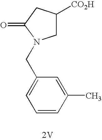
C1([CO2H])CN(CC2=CC=CC(C)=C2)C(=O)C1.[2V]
